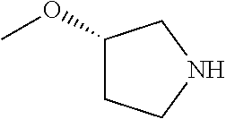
C1(OC)CCNC1
